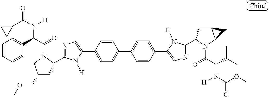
C1(C2=CC=C(C3=CC=C(C4=CN=C(C5CC6C(N5C(=O)C(C(C)C)N([H])C(OC)=O)C6)N4[H])C=C3)C=C2)=CN=C(C2CC(COC)CN2C(=O)C(C2=CC=CC=C2)N([H])C(C2CC2)=O)N1[H]
